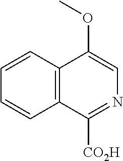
C1=CC2=C(C=C1)C([CO2H])=NC=C2OC
